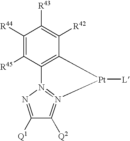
C1([R44])=C([R45])C2=C(C([R42])=C1[R43])[Pt]([L])N1=N2N=C([Q1])C=1[Q2]
